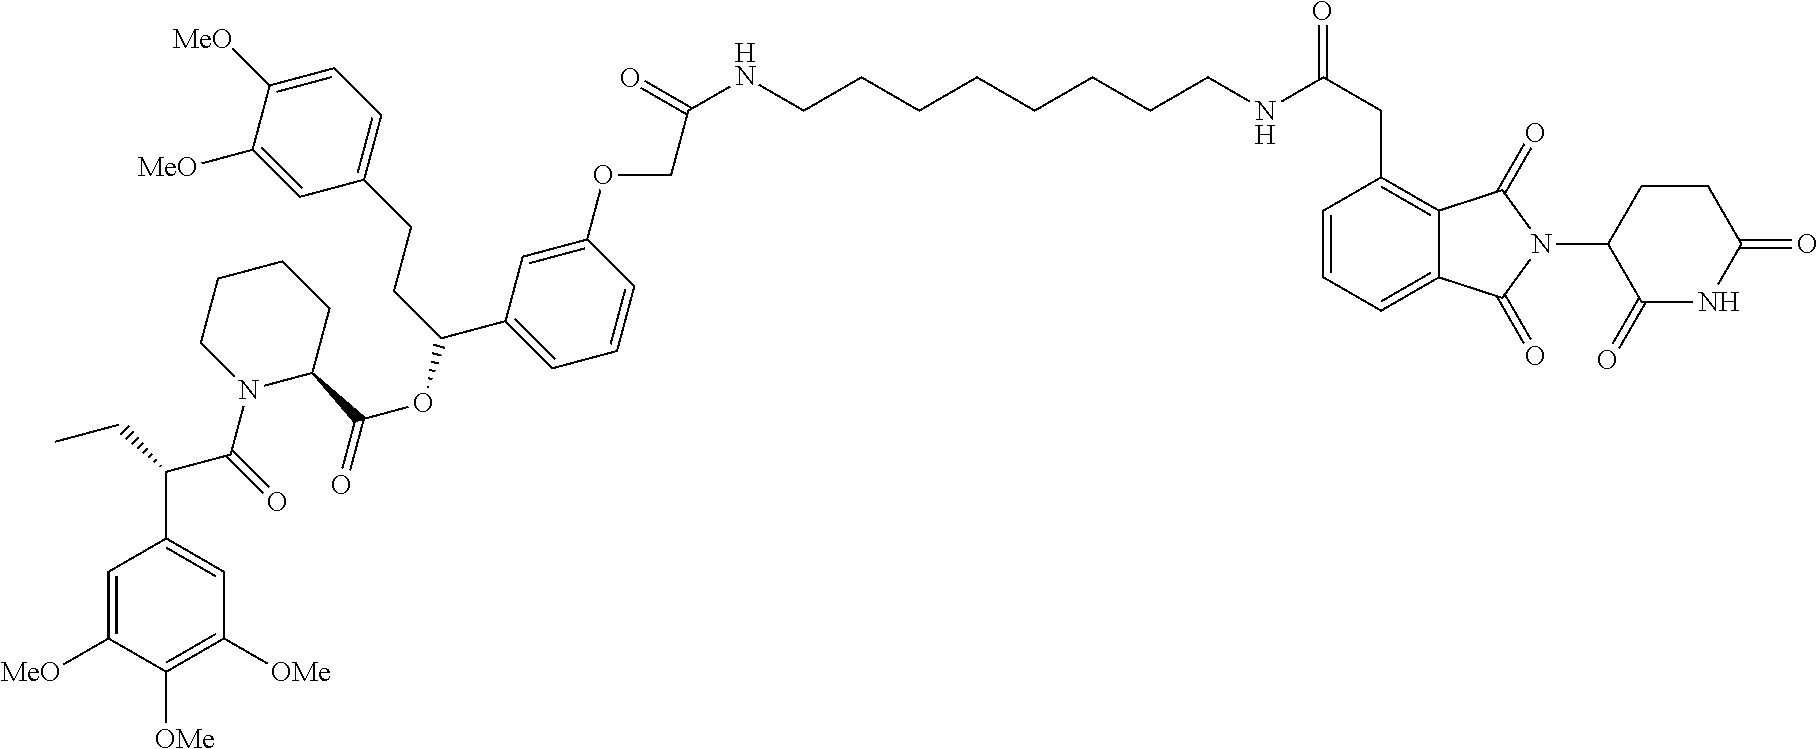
C1=C([MeO])C([OMe])=C([OMe])C=C1C(CC)C(=O)N1CCCCC1C(OC(CCC1=CC=C([MeO])C([MeO])=C1)C1=CC=CC(OCC(NCCCCCCCCNC(CC2=C3C(=CC=C2)C(=O)N(C2CCC(=O)NC2=O)C3=O)=O)=O)=C1)=O
